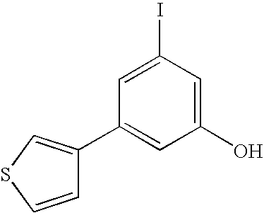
C1=C(I)C=C(O)C=C1C1=CSC=C1
